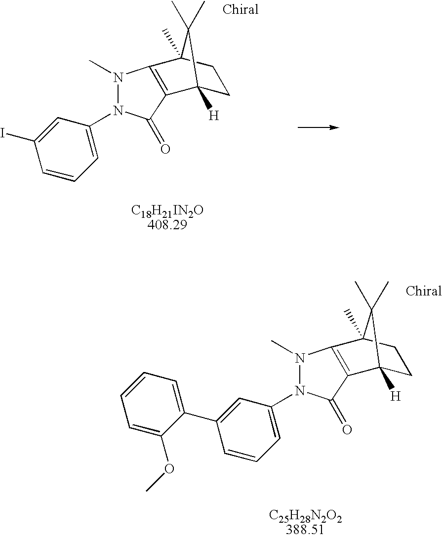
N1(C)N(C2=CC=CC(I)=C2)C(=O)C2=C1C1(C)CCC2([H])C1(C)C.N1(C)N(C2=CC=CC(C3=CC=CC=C3OC)=C2)C(=O)C2=C1C1(C)CCC2([H])C1(C)C
